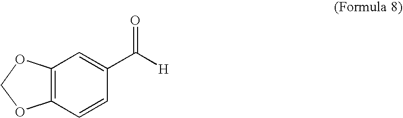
C12=C(C=CC(C([H])=O)=C1)OCO2
